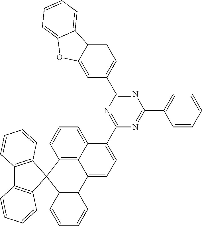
C12=C(C=CC=C1)C1(C3=C2C=CC=C3)C2=C(C3=CC=C(C4=NC(C5=CC=C6C(=C5)OC5=CC=CC=C65)=NC(C5=CC=CC=C5)=N4)C4=CC=CC1=C34)C=CC=C2
